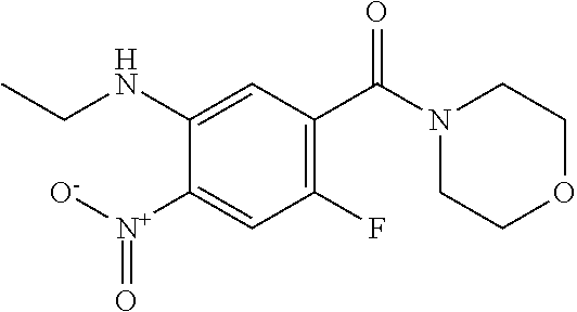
CCNC1=CC(C(N2CCOCC2)=O)=C(F)C=C1[N+]([O-])=O
